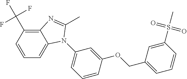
C(OC1=CC(N2C3=CC=CC(C(F)(F)F)=C3N=C2C)=CC=C1)C1=CC=CC(S(C)(=O)=O)=C1
